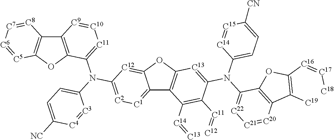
C12=[C1][C2]=C(N(C3=[C11][C10]=[C9]C4=C3OC3=C4[C8]=[C7][C6]=[C5]3)C3=CC=C([NC])[C4]=[C3]3)[C12]=C1OC1=C2C([C14]=[C13])=C([C11]=[C12])C(N(C2=CC=C([CN])[C15]=[C14]2)C2=[C22][C21]=[C20]C3=C2OC([C16]=[C17][C18])=C3[C19])=[C13]1
